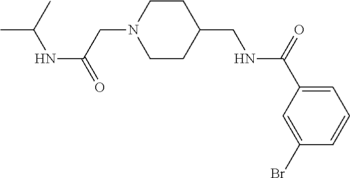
CC(C)NC(=O)CN1CCC(CNC(C2=CC=CC(Br)=C2)=O)CC1
